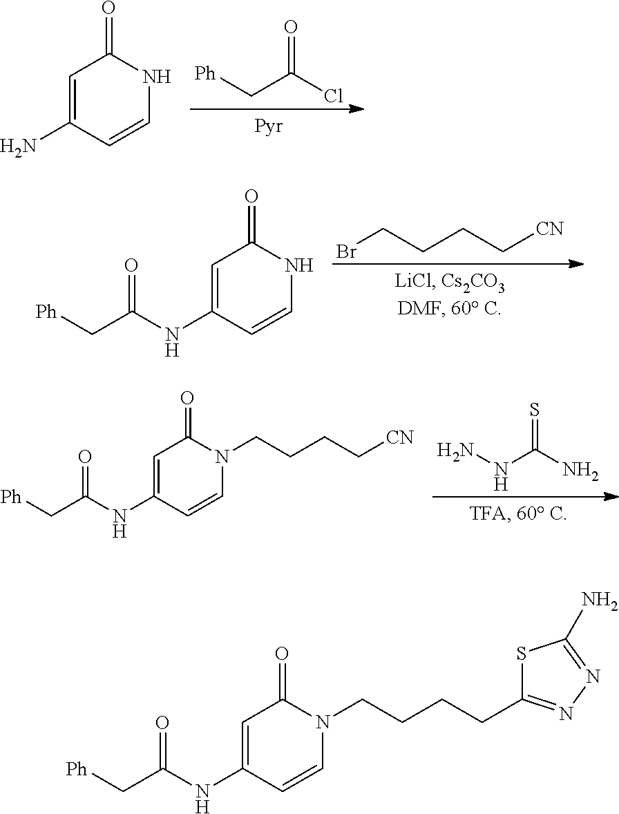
[Ph]CC(=O)Cl.C1=C(N)C=CNC1=O.BrCCCC[CN].C1=C(NC(=O)C[Ph])C=CNC1=O.NNC(=S)N.C1=C(NC(=O)C[Ph])C=CN(CCCC[CN])C1=O.C1=C(NC(=O)C[Ph])C=CN(CCCCC2=NN=C(N)S2)C1=O
